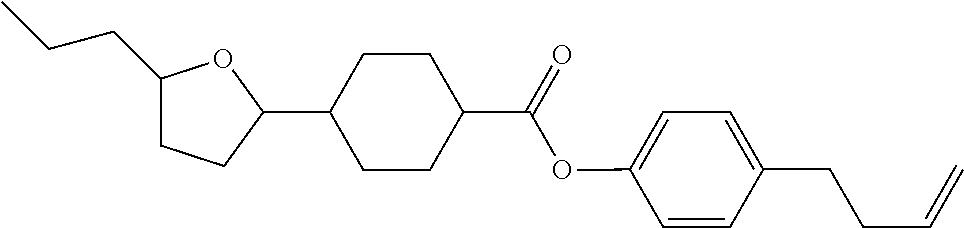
C1(CCC)CCC(C2CCC(C(OC3=CC=C(CCC=C)C=C3)=O)CC2)O1
